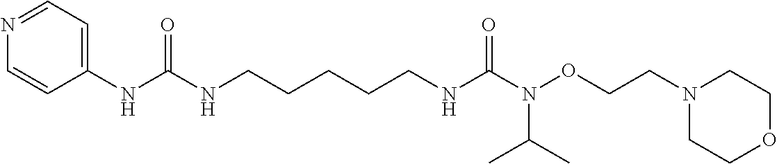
C1=NC=CC(NC(NCCCCCNC(=O)N(OCCN2CCOCC2)C(C)C)=O)=C1
